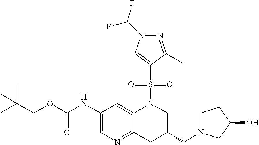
C1(NC(OCC(C)(C)C)=O)=CN=C2C(=C1)N(S(C1=CN(C(F)F)N=C1C)(=O)=O)CC(CN1CCC(O)C1)C2
